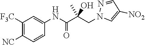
N1(CC(C(NC2=CC([F3C])=C([NC])C=C2)=O)(O)C)C=C([NO2])C=N1
